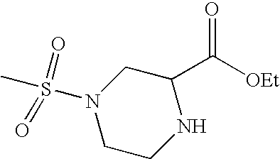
C1CNC(C([OEt])=O)CN1S(C)(=O)=O
